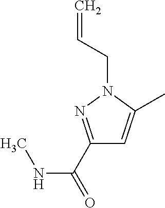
C=CCN1N=C(C(=O)NC)C=C1C
